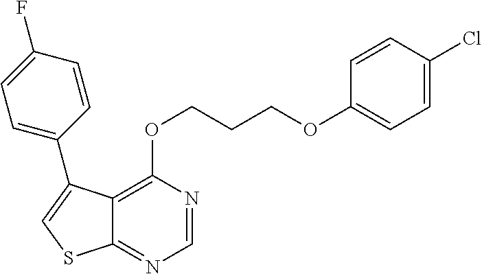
C1=NC(OCCCOC2=CC=C(Cl)C=C2)=C2C(=N1)SC=C2C1=CC=C(F)C=C1
